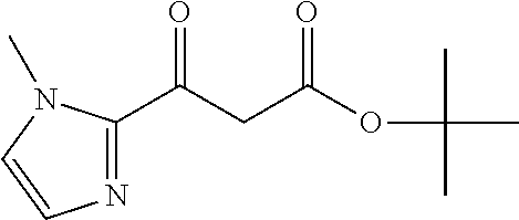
C(CC(OC(C)(C)C)=O)(=O)C1=NC=CN1C
